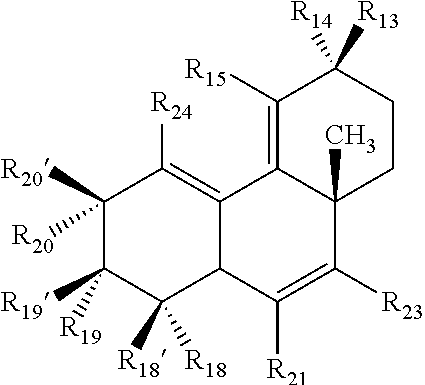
C1([R20])([R20])C([R19])([R19])C([R18])([R18])C2C(=C1[R24])C1=C([R15])C([R14])([R13])CCC1(C)C([R23])=C2[R21]
